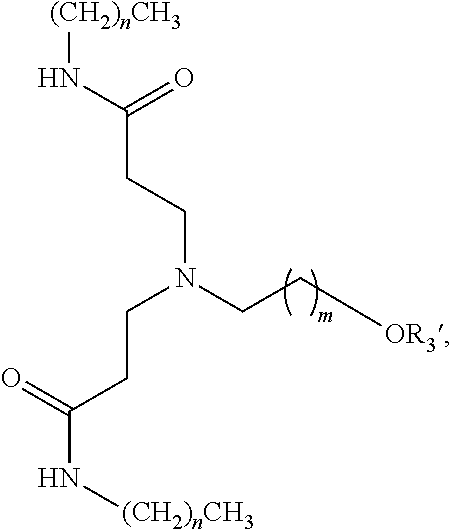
C(C(N[(CH2)nCH3])=O)CN(CC[OR3])CCC(N[(CH2)nCH3])=O
